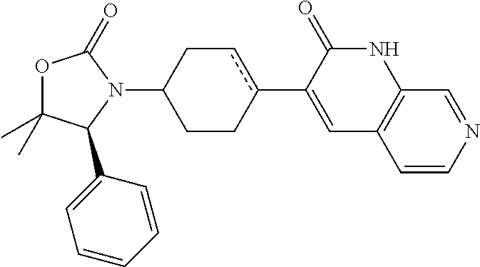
O1C(C)(C)C(C2=CC=CC=C2)N(C2CCc(C3=CC4=C(NC3=O)C=NC=C4)cC2)C1=O
